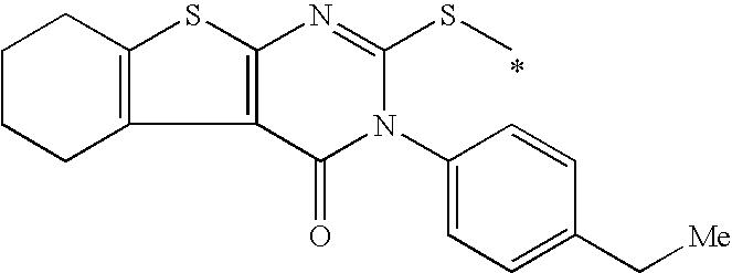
C1CCC2=C(C1)SC1=C2C(=O)N(C2=CC=C(C[Me])C=C2)C(SC)=N1
